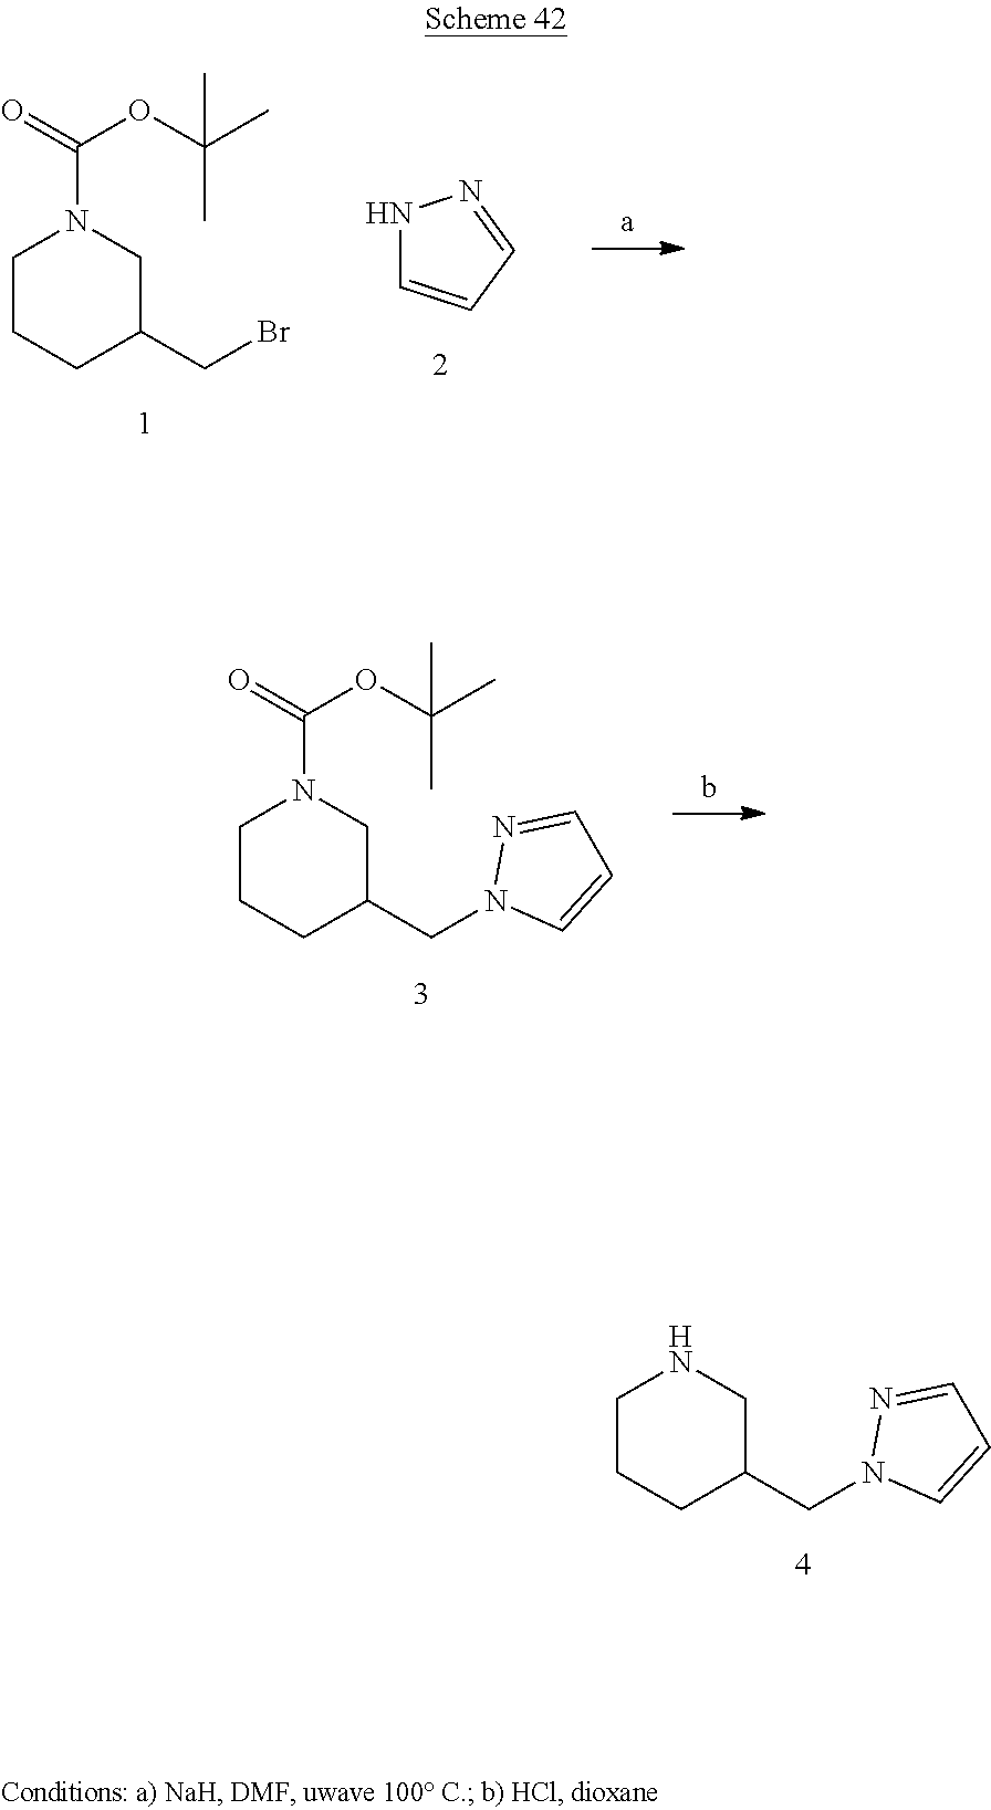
C1CCC(CBr)CN1C(=O)OC(C)(C)C.N1C=CC=N1.C1CCC(CN2C=CC=N2)CN1.C1CCC(CN2C=CC=N2)CN1C(=O)OC(C)(C)C
